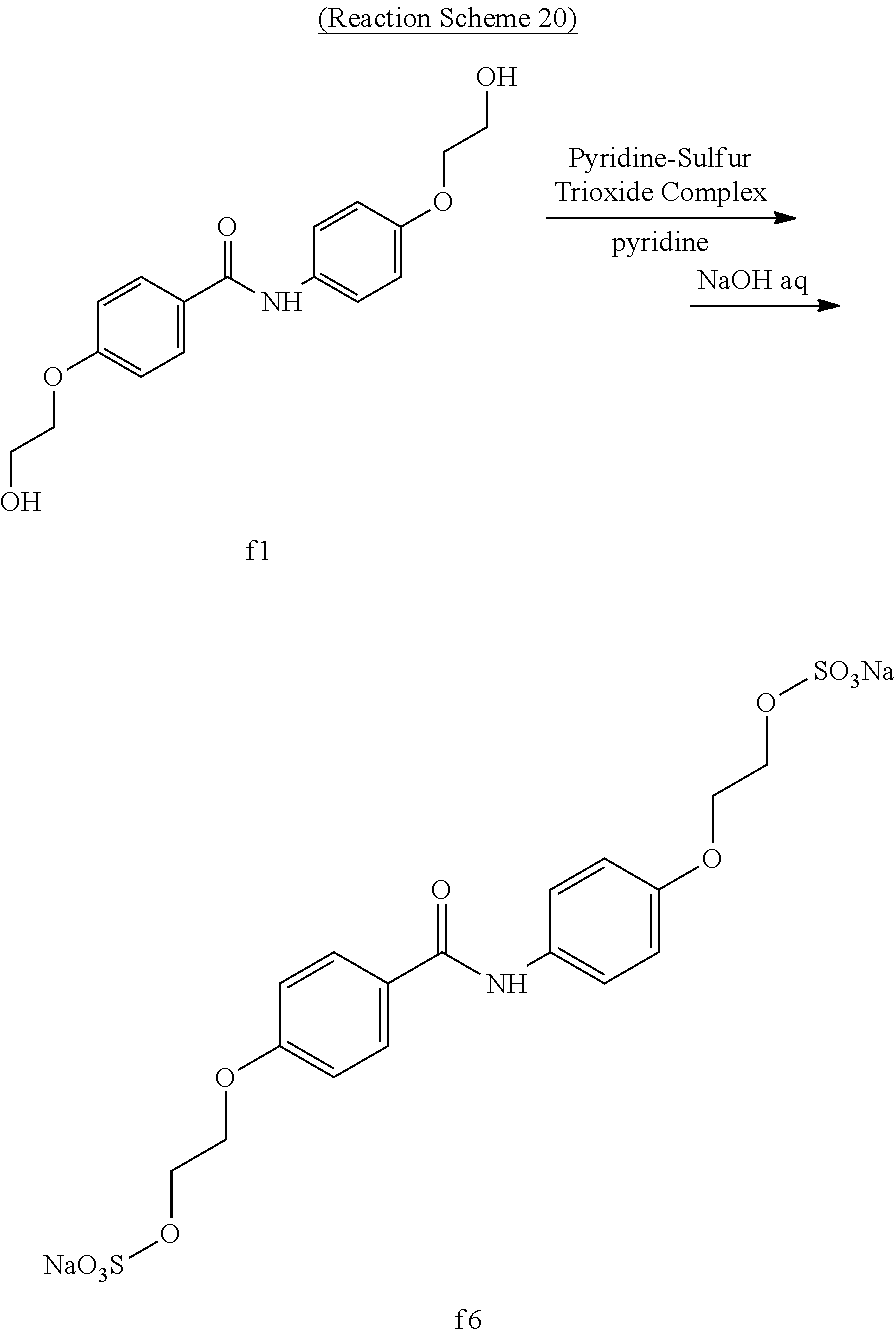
C1=CC(C(=O)NC2=CC=C(OCCO[SO3Na])C=C2)=CC=C1OCCO[NaO3S].C1=CC(C(=O)NC2=CC=C(OCCO)C=C2)=CC=C1OCCO
